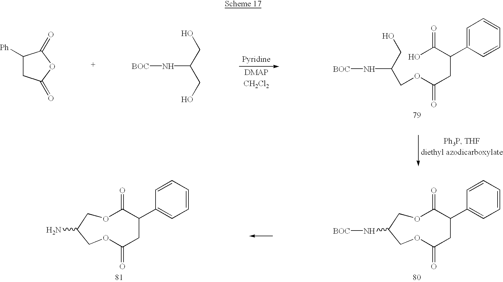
C1([Ph])CC(=O)OC1=O.OCC(CO)N[BOC].O1C(=O)C(C2=CC=CC=C2)CC(=O)OCC(N)C1.OC(C(CC(OCC(CO)N[BOC])=O)C1=CC=CC=C1)=O.O1C(=O)C(C2=CC=CC=C2)CC(=O)OCC(N[BOC])C1
